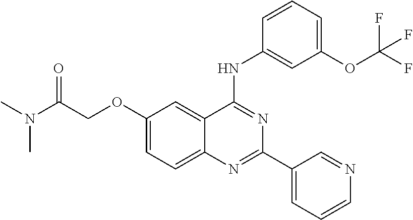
N(C(COC1=CC=C2C(=C1)C(NC1=CC(OC(F)(F)F)=CC=C1)=NC(C1=CC=CN=C1)=N2)=O)(C)C
